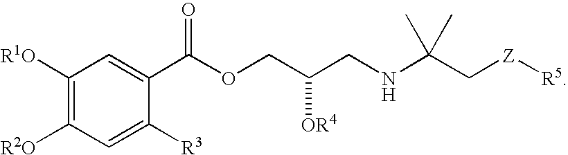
C1([R1O])=C([R2O])C=C([R3])C(C(OCC(CNC(C[Z][R5])(C)C)[OR4])=O)=C1
